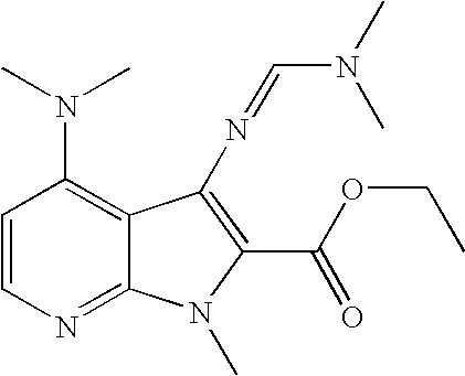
C1=CN=C2C(=C1N(C)C)C(N=CN(C)C)=C(C(OCC)=O)N2C
